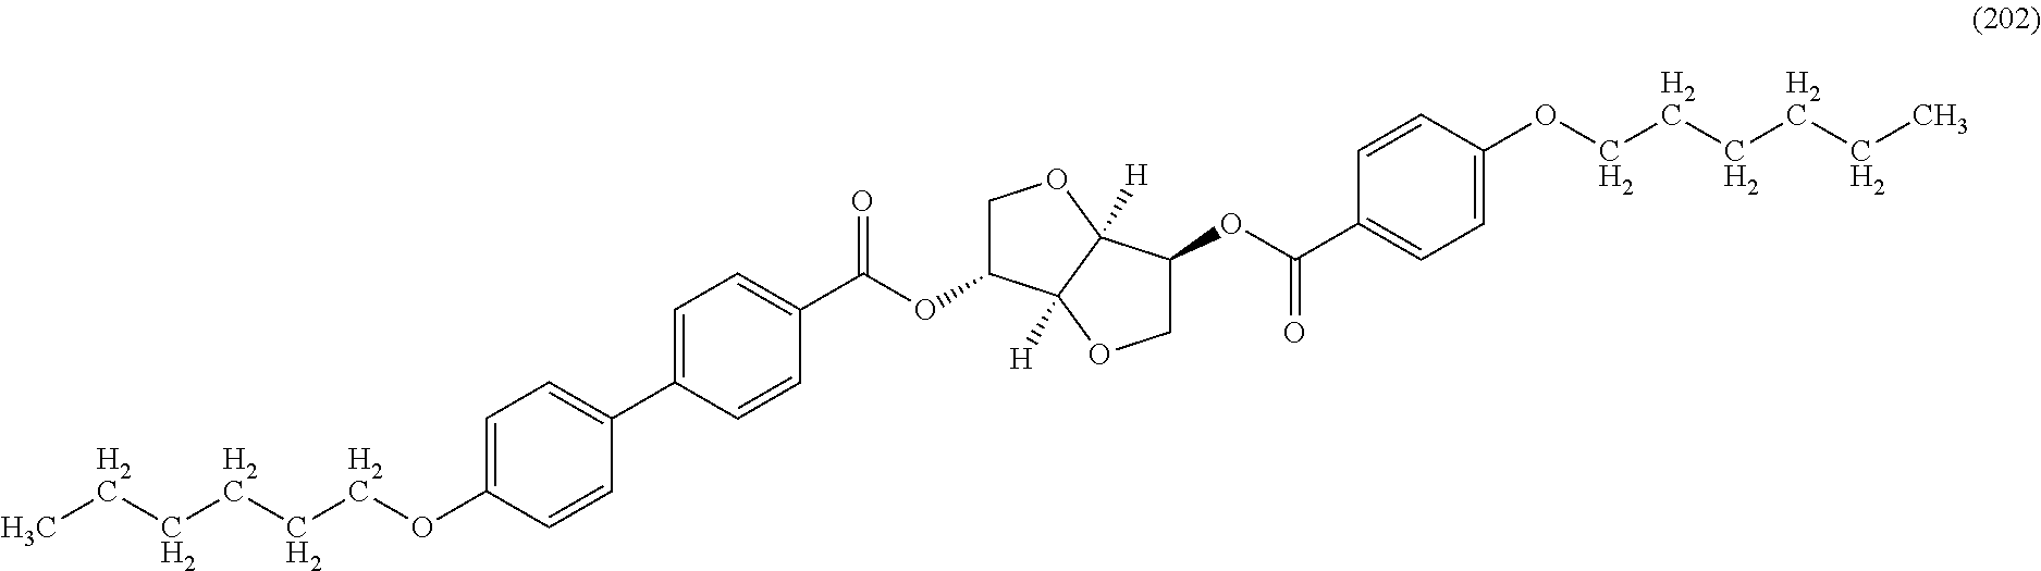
C1=C(OCCCCCC)C=CC(C2=CC=C(C(OC3COC4([H])C3([H])OCC4OC(C3=CC=C(OCCCCCC)C=C3)=O)=O)C=C2)=C1
